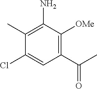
C1(C)=C(N)C([OMe])=C(C(C)=O)C=C1Cl
